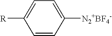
[R]C1=CC=C([N2+BF4-])C=C1
